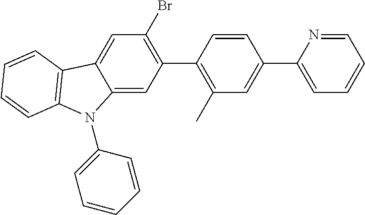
C1=C(C2=CC(C)=C(C3=C(Br)C=C4C(=C3)N(C3=CC=CC=C3)C3=C4C=CC=C3)C=C2)N=CC=C1
